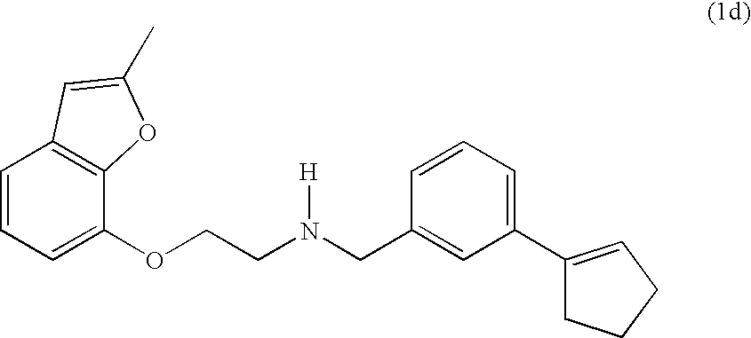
C1=CC=C(OCCN(CC2=CC(C3=CCCC3)=CC=C2)[H])C2=C1C=C(C)O2
